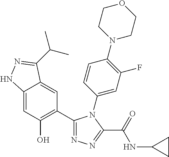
C1=C2C(=CC(C3=NN=C(C(=O)NC4CC4)N3C3=CC(F)=C(N4CCOCC4)C=C3)=C1O)C(C(C)C)=NN2
